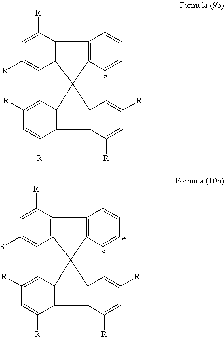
C1=C([R])C2=C(C=C1[R])C1(C3=C2C=CC=C3)C2=C(C([R])=CC([R])=C2)C2=C1C=C([R])C=C2[R].C1=C([R])C2=C(C=C1[R])C1(C3=C2C=CC=C3)C2=C(C([R])=CC([R])=C2)C2=C1C=C([R])C=C2[R]
